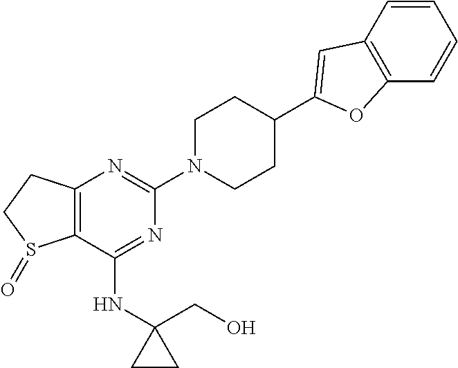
C12=C(C(NC3(CO)CC3)=NC(N3CCC(C4=CC5=C(C=CC=C5)O4)CC3)=N1)S(=O)CC2
